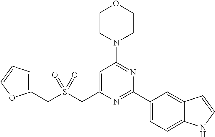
C1=C(CS(CC2=CC=CO2)(=O)=O)N=C(C2=CC=C3C(=C2)C=CN3)N=C1N1CCOCC1
